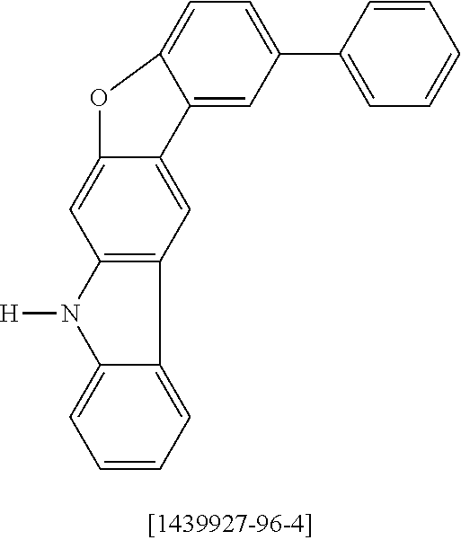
C12=C(C=C3C(=C1)OC1=CC=C(C4=CC=CC=C4)C=C31)C1=CC=CC=C1N2[H]
